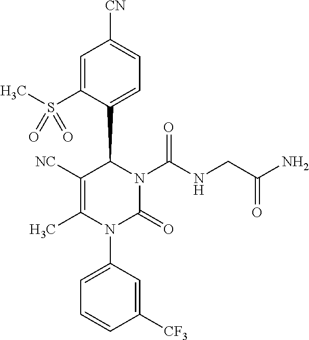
C1([NC])=C(C)N(C2=CC=CC([CF3])=C2)C(=O)N(C(NCC(N)=O)=O)C1C1=CC=C([CN])C=C1S(C)(=O)=O
